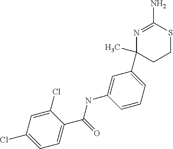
N1=C(N)SCCC1(C)C1=CC=CC(NC(=O)C2=CC=C(Cl)C=C2Cl)=C1
